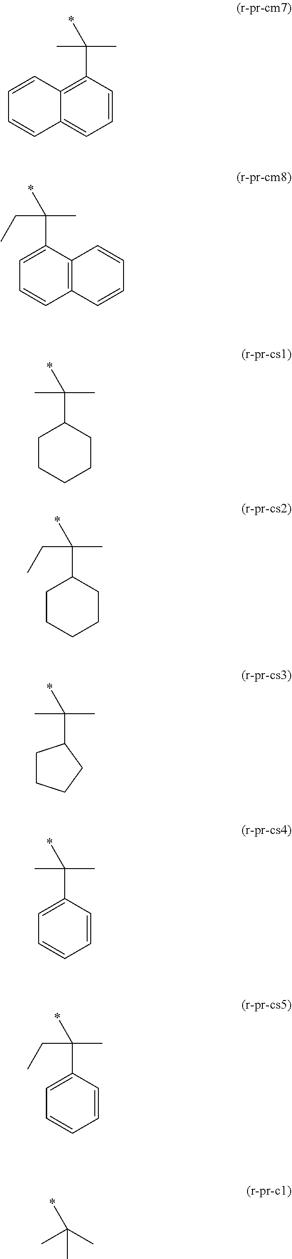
C1=CC(C(C)(C)*)=C2C(=C1)C=CC=C2.C12=C(C(C(CC)(C)*)=CC=C1)C=CC=C2.C1CC(C(C)(C)*)CCC1.C1CC(C(CC)(C)*)CCC1.C(C)(C)(*)C1CCCC1.C1=CC(C(C)(C)*)=CC=C1.C1=CC(C(CC)(C)*)=CC=C1.CC(C)(C)*
